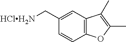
C12=C(C=C(C[HClH2N])C=C1)C(C)=C(C)O2
